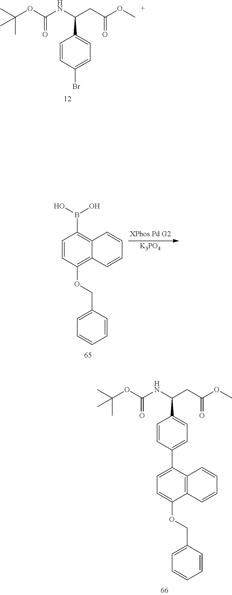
C1=CC(Br)=CC=C1C(NC(OC(C)(C)C)=O)CC(OC)=O.[K3PO4].C1=CC(OCC2=CC=CC=C2)=C2C(=C1B(O)O)C=CC=C2.C1=C(C2=CC=C(C(CC(=O)OC)NC(=O)OC(C)(C)C)C=C2)C2=C(C(OCC3=CC=CC=C3)=C1)C=CC=C2
